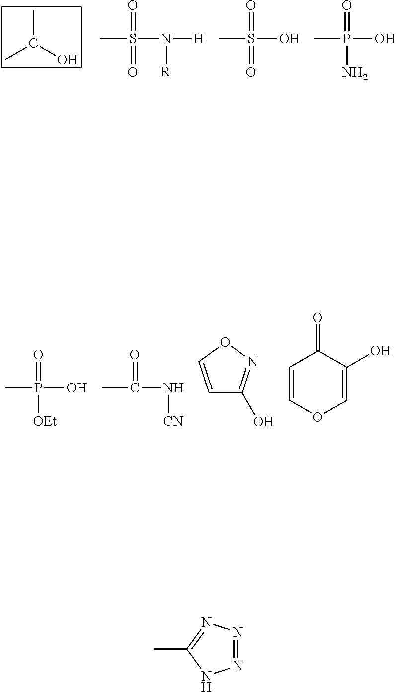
CP(O)(=O)[OEt].CC(N[CN])=O.C1=CON=C1O.C1=COC=C(O)C1=O.CS(N([H])[R])(=O)=O.CS(O)(=O)=O.CP(O)(=O)N.CC(O)C.N1=NN=C(C)N1
